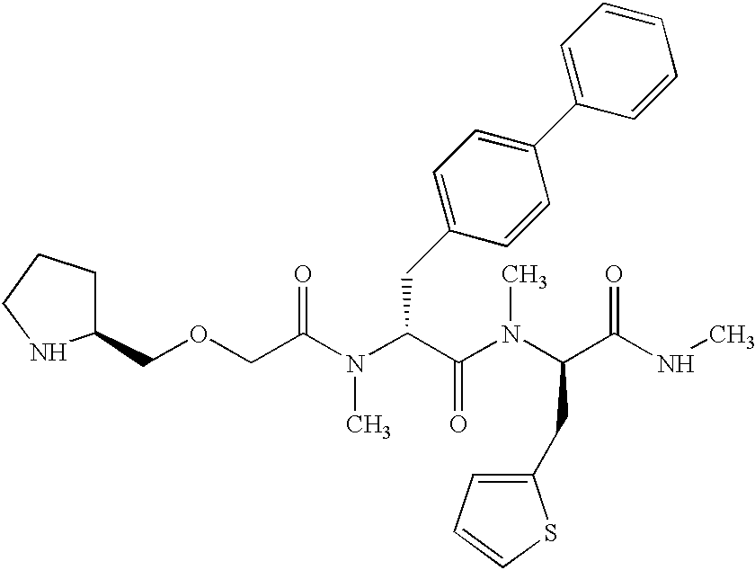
O(CC(=O)N(C(CC1=CC=C(C2=CC=CC=C2)C=C1)C(N(C(C(=O)NC)CC1=CC=CS1)C)=O)C)CC1CCCN1
